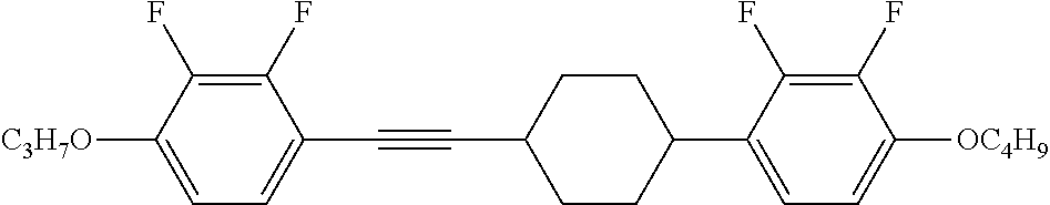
C1(F)=C(F)C([C3H7O])=CC=C1C#CC1CCC(C2=CC=C([OC4H9])C(F)=C2F)CC1
